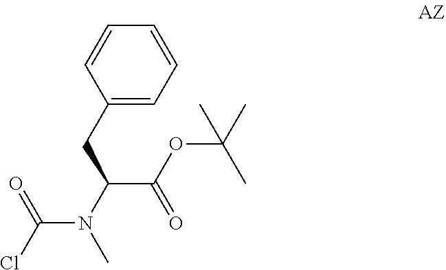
C1(CC(C(OC(C)(C)C)=O)N(C)C(Cl)=O)=CC=CC=C1
